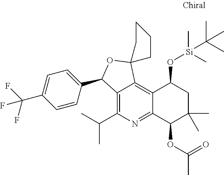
C12=C(C(C)C)N=C3C(=C1C1(OC2C2=CC=C(C(F)(F)F)C=C2)CCCC1)C(O[Si](C(C)(C)C)(C)C)CC(C)(C)C3OC(C)=O
